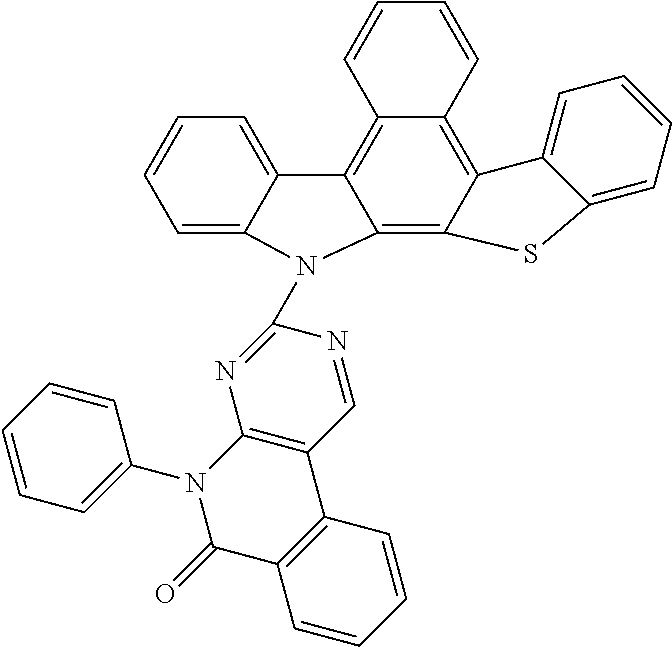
C12=C3C(=C4C(=C1C1=CC=CC=C1N2C1=NC2=C(C=N1)C1=C(C(=O)N2C2=CC=CC=C2)C=CC=C1)C=CC=C4)C1=CC=CC=C1S3
